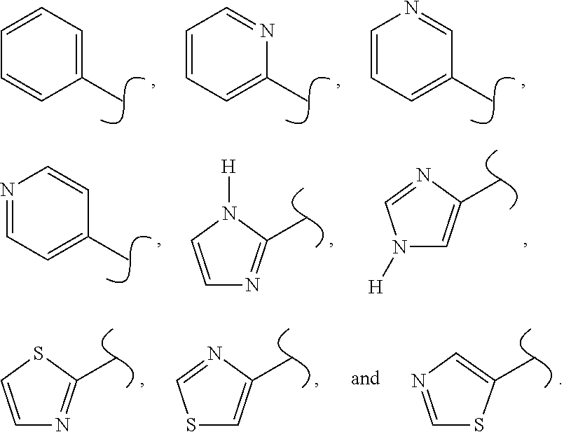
C1=C(C)C=CC=C1.C1=C(C)N=CC=C1.C1=C(C)C=NC=C1.C1=C(C)C=CN=C1.C1=CN([H])C(C)=N1.N1([H])C=C(C)N=C1.C1=NC=C(C)S1.C1=CSC(C)=N1.S1C=C(C)N=C1
